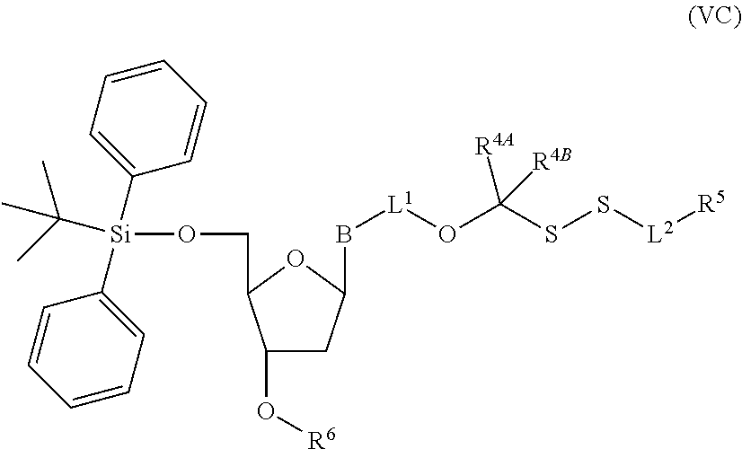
C1(O[R6])CC(B[L1]OC(SS[L2][R5])([R4A])[R4B])OC1CO[Si](C1=CC=CC=C1)(C1=CC=CC=C1)C(C)(C)C
